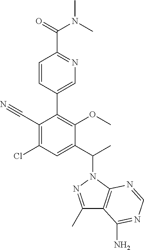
C1(C(C)N2N=C(C)C3=C2N=CN=C3N)=CC(Cl)=C(C#N)C(C2=CN=C(C(N(C)C)=O)C=C2)=C1OC
